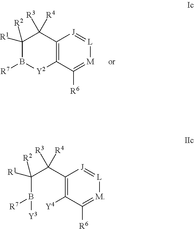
C1([R1])([R2])B([R7])[Y2]C2=C(C1([R4])[R3])[J]=[L][M]=C2[R6].C(B([R7])[Y3])(C(C1=C([Y4])C([R6])=[M][L]=[J]1)([R4])[R3])([R1])[R2]
